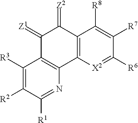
C12=C([X2]=C([R6])C([R7])=C1[R8])C1=C(C(=[Z1])C2=[Z2])C([R3])=C([R2])C([R1])=N1
